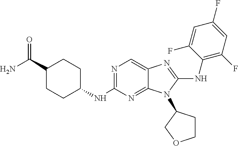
C1(NC2=NC=C3C(=N2)N(C2CCOC2)C(NC2=C(F)C=C(F)C=C2F)=N3)CCC(C(=O)N)CC1
